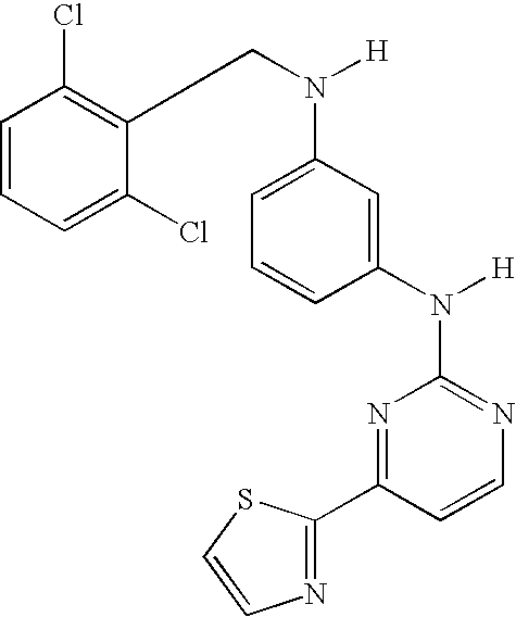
N1=C(N([H])C2=CC(N(CC3=C(Cl)C=CC=C3Cl)[H])=CC=C2)N=C(C2=NC=CS2)C=C1
